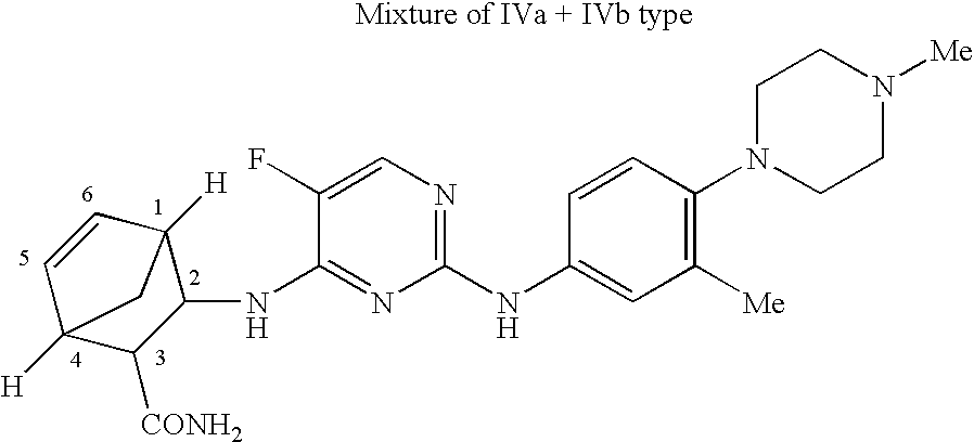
C1(NC2=CC([Me])=C(N3CCN([Me])CC3)C=C2)=NC=C(F)C(NC2C3([H])C=CC([H])(C2[CONH2])C3)=N1
